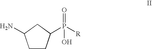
C1CC(P([R])(=O)O)CC1N
